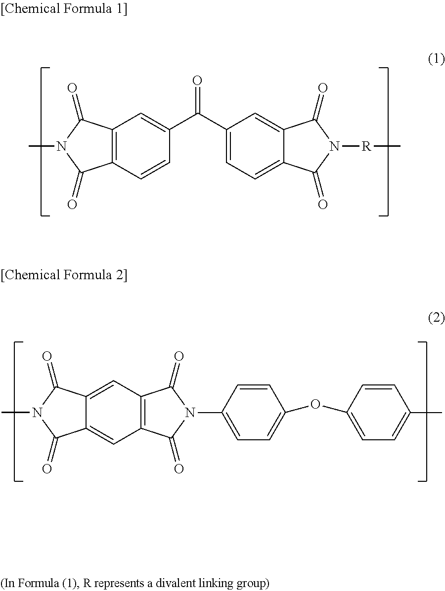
C12=C(C=CC(C(=O)C3=CC=C4C(=C3)C(=O)N([R]C)C4=O)=C1)C(=O)N(C)C2=O.C1(=O)N(C)C(=O)C2=CC3=C(C=C12)C(=O)N(C1=CC=C(OC2=CC=C(C)C=C2)C=C1)C3=O
